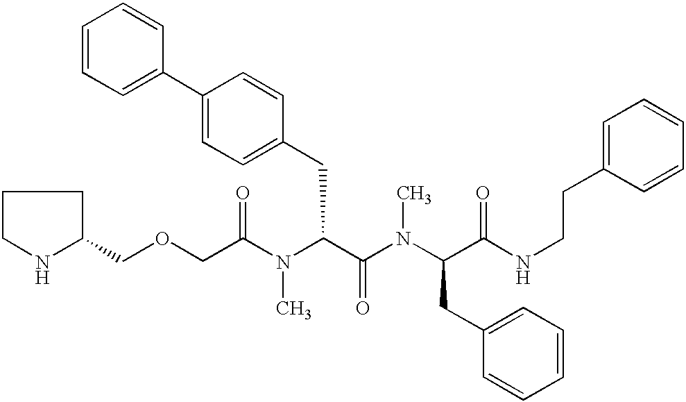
C1(COCC(N(C(C(=O)N(C)C(CC2=CC=CC=C2)C(=O)NCCC2=CC=CC=C2)CC2=CC=C(C3=CC=CC=C3)C=C2)C)=O)CCCN1
